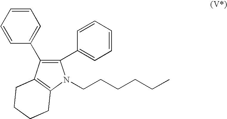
C1(C2=CC=CC=C2)=C(C2=CC=CC=C2)C2=C(N1CCCCCC)CCCC2
